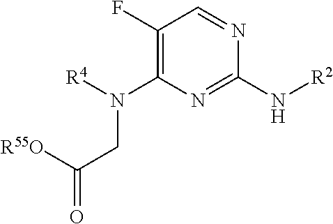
C1(F)=C(N([R4])CC([R55O])=O)N=C(N[R2])N=C1
